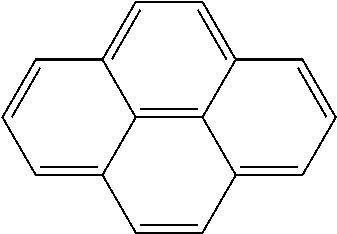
C12=C3C4=CC=C1C=CC=C2C=CC3=CC=C4
